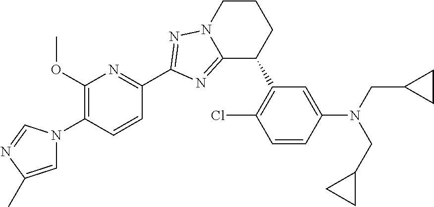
C12=NC(C3=NC(OC)=C(N4C=C(C)N=C4)C=C3)=NN1CCCC2C1=C(Cl)C=CC(N(CC2CC2)CC2CC2)=C1
